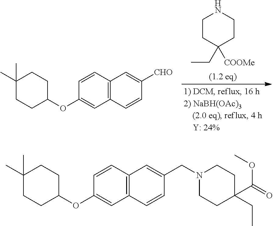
C1CC(CC)([COOMe])CCN1.C1=CC(OC2CCC(C)(C)CC2)=CC2=C1C=C([CHO])C=C2.C1=CC(OC2CCC(C)(C)CC2)=CC2=C1C=C(CN1CCC(C(=O)OC)(CC)CC1)C=C2
